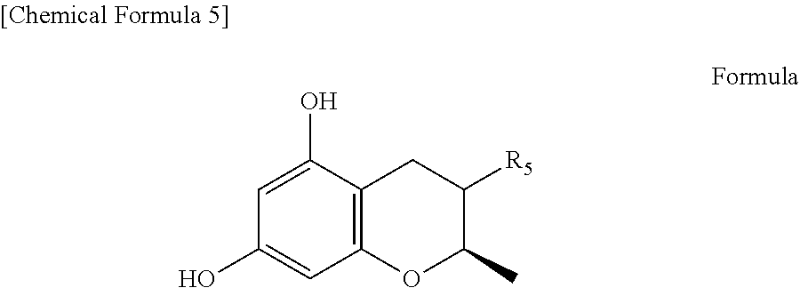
C12=C(C=C(O)C=C1O)OC(C)C([R5])C2
